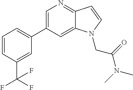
C1=C(C2=CC=CC(C(F)(F)F)=C2)C=C2C(=N1)C=CN2CC(N(C)C)=O
